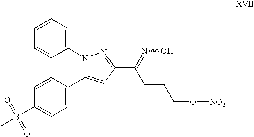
C1(C2=CC(C(=NO)CCCO[NO2])=NN2C2=CC=CC=C2)=CC=C(S(C)(=O)=O)C=C1
